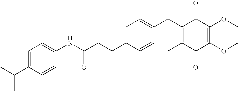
C1(=O)C(C)=C(CC2=CC=C(CCC(=O)NC3=CC=C(C(C)C)C=C3)C=C2)C(=O)C(OC)=C1OC
